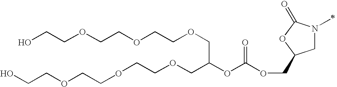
C1N(C)C(=O)OC1COC(OC(COCCOCCOCCO)COCCOCCOCCO)=O
